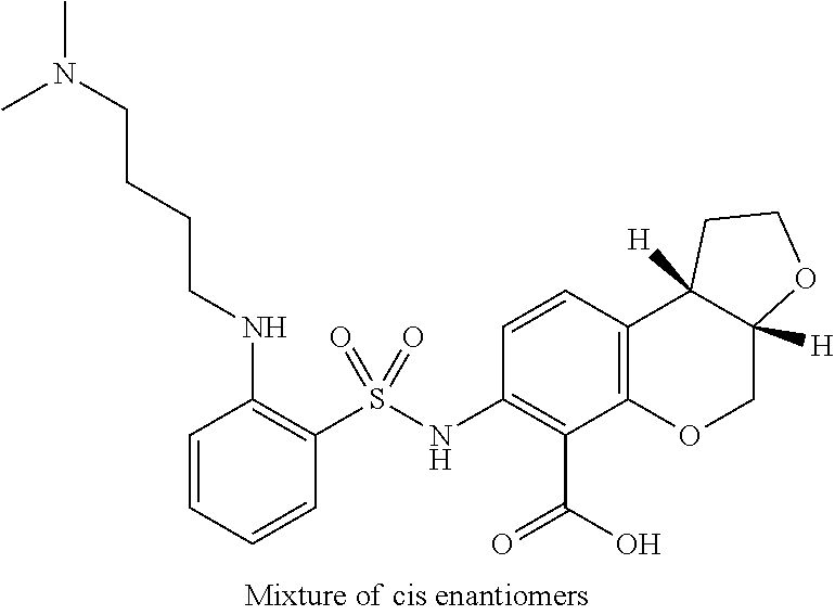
C1=CC(NS(C2=C(NCCCCN(C)C)C=CC=C2)(=O)=O)=C(C(=O)O)C2=C1C1([H])C([H])(CO2)OCC1
